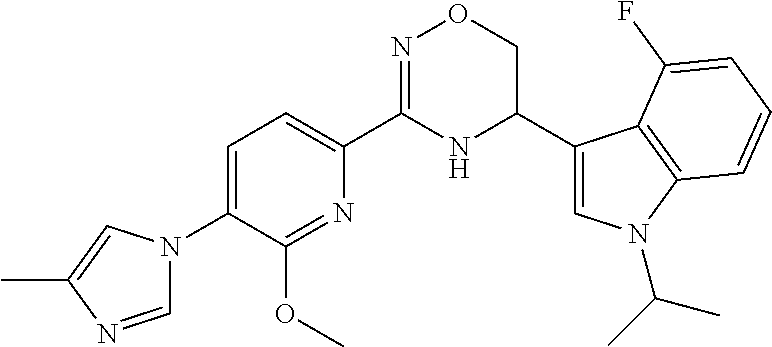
C1=C(N2C=NC(C)=C2)C(OC)=NC(C2=NOCC(C3=CN(C(C)C)C4=C3C(F)=CC=C4)N2)=C1
